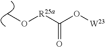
CO[R25a]C(=O)O[W23]
